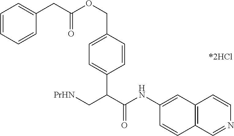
C12=C(C=NC=C1)C=CC(NC(C(C[PrHN])C1=CC=C(COC(CC3=CC=CC=C3)=O)C=C1)=O)=C2
